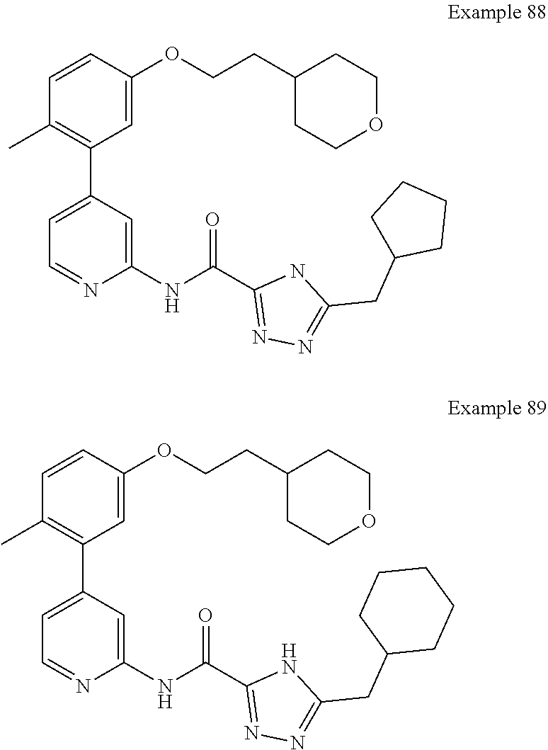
C1(CCOC2=CC(C3=CC=NC(NC(C4=NN=C(CC5CCCC5)N4)=O)=C3)=C(C)C=C2)CCOCC1.C1(CCOC2=CC(C3=CC=NC(NC(C4=NN=C(CC5CCCCC5)N4)=O)=C3)=C(C)C=C2)CCOCC1
